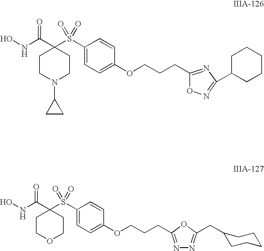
ONC(C1(S(C2=CC=C(OCCCC3=NC(C4CCCCC4)=NO3)C=C2)(=O)=O)CCN(C2CC2)CC1)=O.ONC(C1(S(C2=CC=C(OCCCC3=NN=C(CC4CCCCC4)O3)C=C2)(=O)=O)CCOCC1)=O
